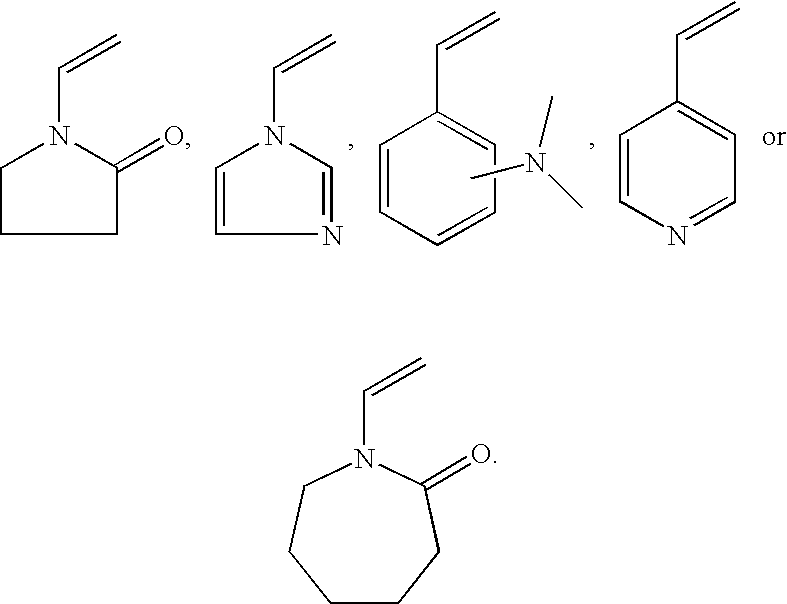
C1C(=O)N(C=C)CC1.N1=CN(C=C)C=C1.C1=CC=CC=C1C=C.CN(C)C.C1=CN=CC=C1C=C.C1CCC(=O)N(C=C)CC1
